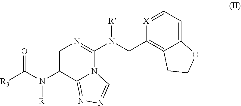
O=C(N(C1=CN=C(N(CC2=C3C(=CC=[X]2)OCC3)[R])N2C1=NN=C2)[R])[R3]
